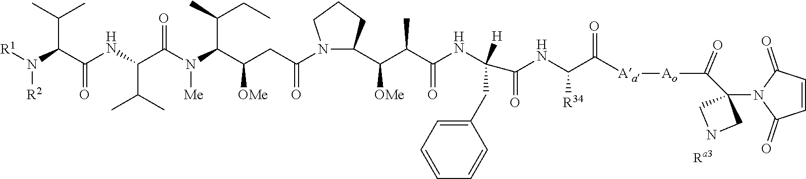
[Ao](C(C1(N2C(=O)C=CC2=O)CNC1)=O)[Aa]C(C(NC(=O)C(NC(C(C([OMe])C1N(C(CC(C(N(C(C(NC(C(C(C)C)N([R2])[R1])=O)C(C)C)=O)[Me])C(C)CC)[OMe])=O)CCC1)C)=O)([H])CC1=CC=CC=C1)[R34])=O
